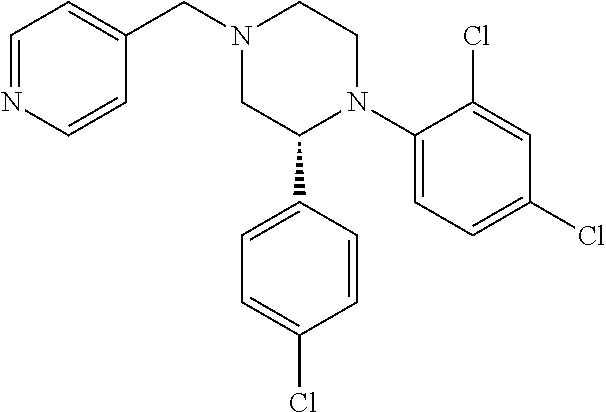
N1(CC2=CC=NC=C2)CC(C2=CC=C(Cl)C=C2)N(C2=CC=C(Cl)C=C2Cl)CC1
